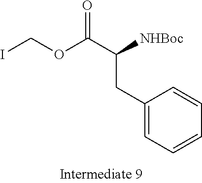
O=C(C([NHBoc])CC1=CC=CC=C1)OCI
